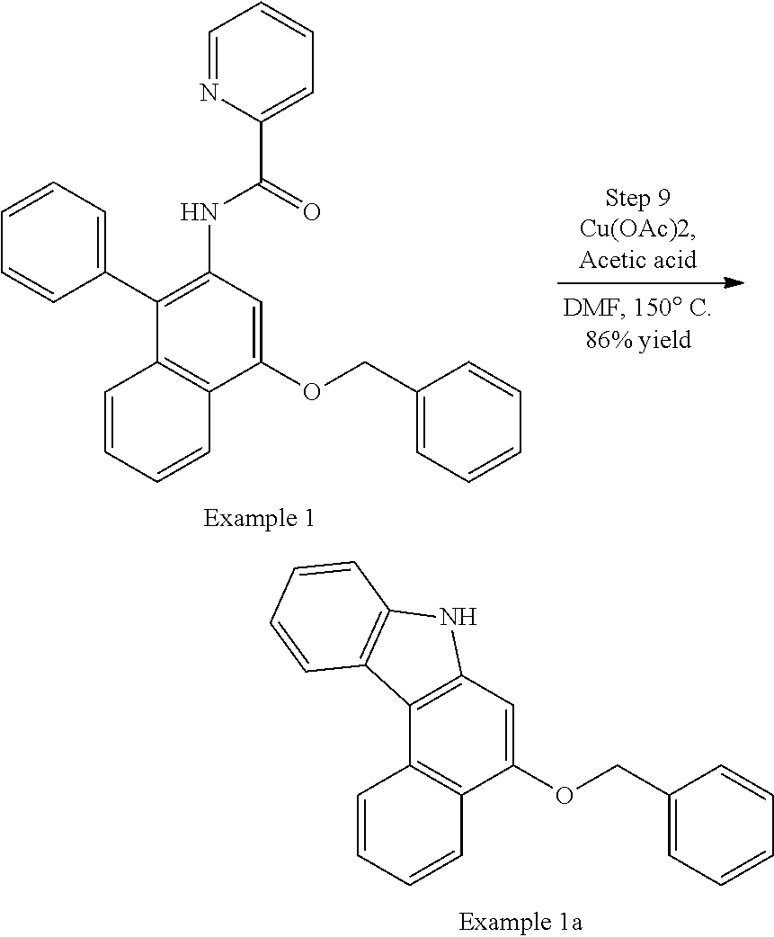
C12=C(C=C(OCC3=CC=CC=C3)C3=C1C=CC=C3)NC1=C2C=CC=C1.C1(C2=CC=CC=C2)=C(NC(C2=CC=CC=N2)=O)C=C(OCC2=CC=CC=C2)C2=C1C=CC=C2
